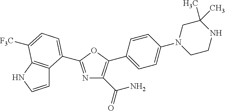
C1=CNC2=C1C(C1=NC(C(=O)N)=C(C3=CC=C(N4CCNC(C)(C)C4)C=C3)O1)=CC=C2[F3C]
